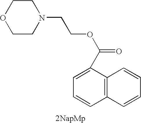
N1(CCOC(=O)C2=CC=CC3=C2C=CC=C3)CCOCC1
